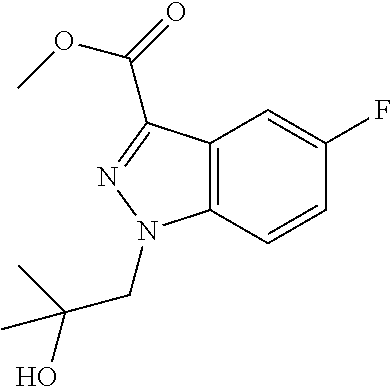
C1=CC2=C(C=C1F)C(C(=O)OC)=NN2CC(O)(C)C
